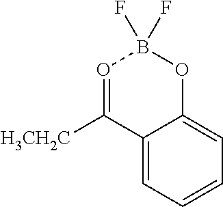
C12=CC=CC=C1OB(F)(F)O=C2[H3CH2C]
